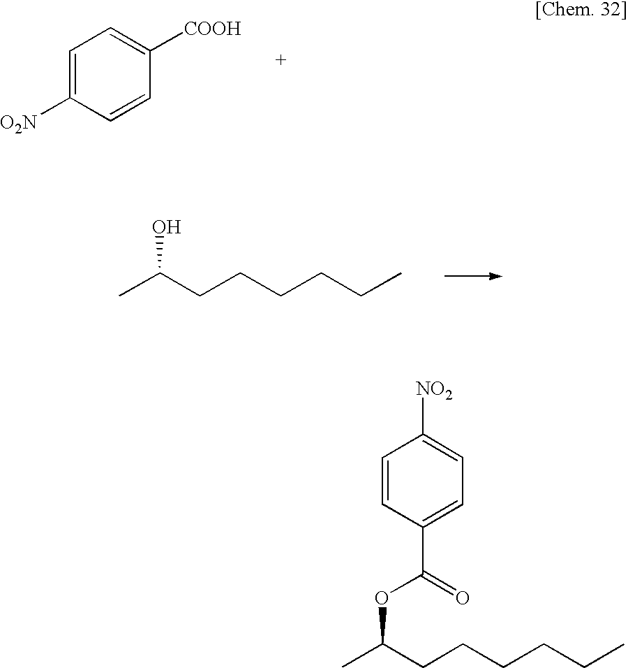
C1=C([O2N])C=CC([COOH])=C1.CC(CCCCCC)O.CC(CCCCCC)OC(C1=CC=C([NO2])C=C1)=O
